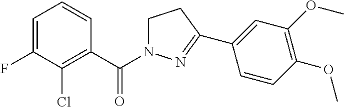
C1(C(N2CCC(C3=CC(OC)=C(OC)C=C3)=N2)=O)=C(Cl)C(F)=CC=C1
